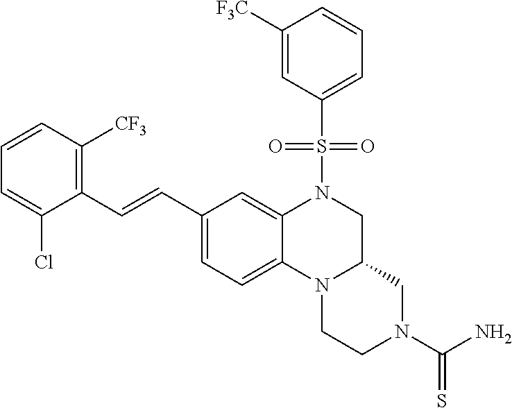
C(C1=CC=C2C(=C1)N(S(=O)(=O)C1=CC=CC([F3C])=C1)CC1N2CCN(C(N)=S)C1)=CC1=C([CF3])C=CC=C1Cl
